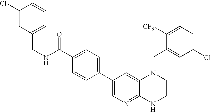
C1(C2=CC=C(C(=O)NCC3=CC=CC(Cl)=C3)C=C2)=CN=C2C(=C1)N(CC1=CC(Cl)=CC=C1[CF3])CCN2
